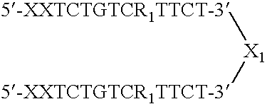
[X1]([5-XXTCTGTCR1TTCT-3])[5-XXTCTGTCR1TTCT-3]
